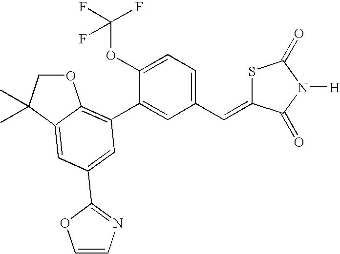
O1CC(C)(C)C2=CC(C3=NC=CO3)=CC(C3=CC(C=C4SC(=O)N([H])C4=O)=CC=C3OC(F)(F)F)=C12
